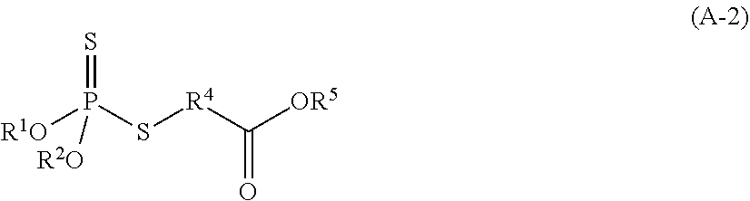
S=P([R1O])(S[R4]C([OR5])=O)[R2O]
